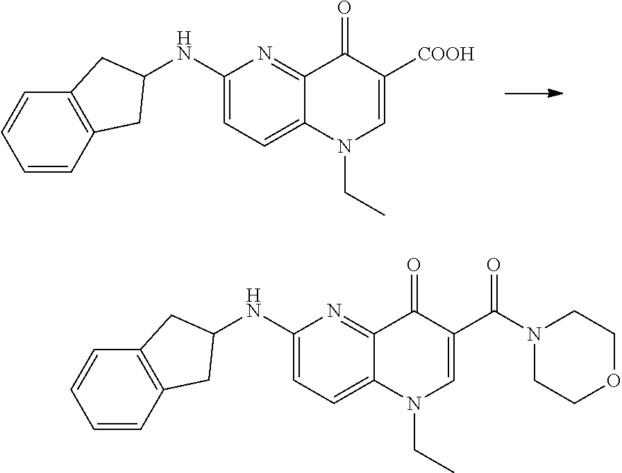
C1=CC2=C(C=C1)CC(NC1=CC=C3C(=N1)C(=O)C([COOH])=CN3CC)C2.C1=CC2=C(C=C1)CC(NC1=CC=C3C(=N1)C(=O)C(C(N1CCOCC1)=O)=CN3CC)C2
